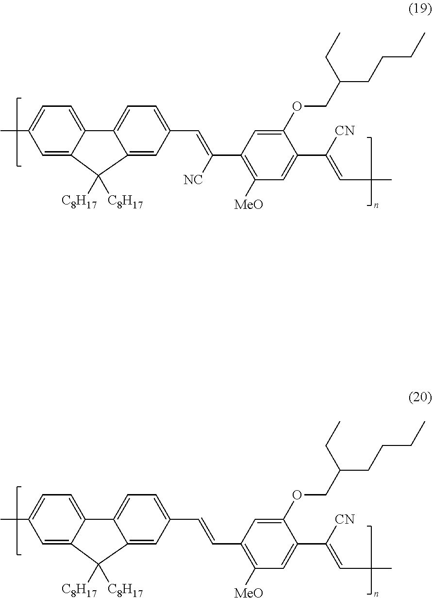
CC1=CC=C2C(=C1)C([C8H17])([C8H17])C1=CC(C=C(C3=C([MeO])C=C(C([CN])=CC)C(OCC(CCCC)CC)=C3)[NC])=CC=C21.CC1=CC=C2C(=C1)C([C8H17])([C8H17])C1=CC(C=CC3=C([MeO])C=C(C([CN])=CC)C(OCC(CCCC)CC)=C3)=CC=C21
